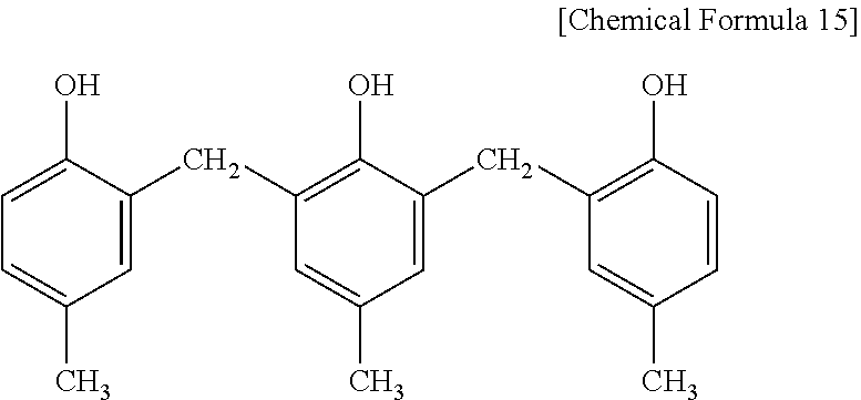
C1=C(C)C=C(CC2=C(O)C(CC3=C(O)C=CC(C)=C3)=CC(C)=C2)C(O)=C1
